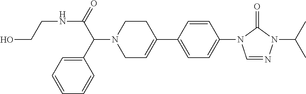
N(C(C(N1CC=C(C2=CC=C(N3C=NN(C(C)C)C3=O)C=C2)CC1)C1=CC=CC=C1)=O)CCO
